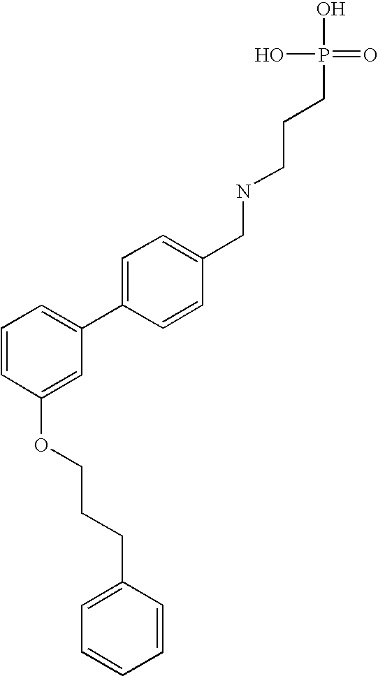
C1=CC(CNCCCP(O)(O)=O)=CC=C1C1=CC=CC(OCCCC2=CC=CC=C2)=C1
